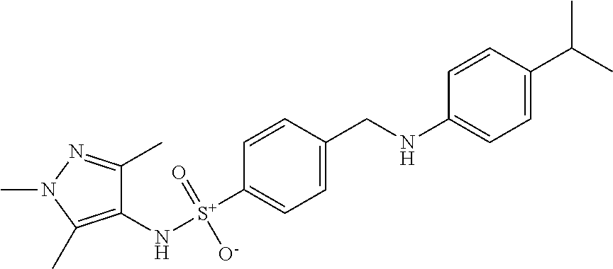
C1(N[S+](C2=CC=C(CNC3=CC=C(C(C)C)C=C3)C=C2)(=O)[O-])=C(C)N(C)N=C1C
